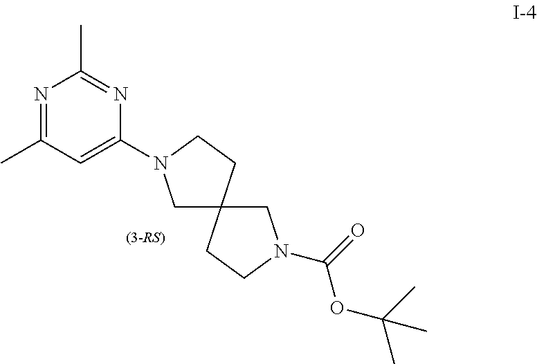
C1N(C(=O)OC(C)(C)C)CCC12CN(C1=CC(C)=NC(C)=N1)CC2
